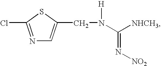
N1=C(Cl)SC(CN(C([NHCH3])=N[NO2])[H])=C1
